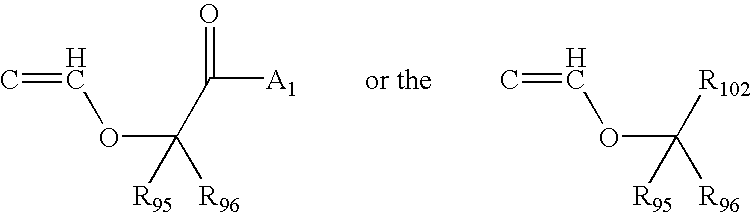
C=COC(C([A1])=O)([R95])[R96].C=COC([R102])([R95])[R96]
